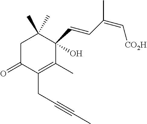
C1C(=O)C(CC#CC)=C(C)C(C=CC(C)=C[CO2H])(O)C1(C)C
